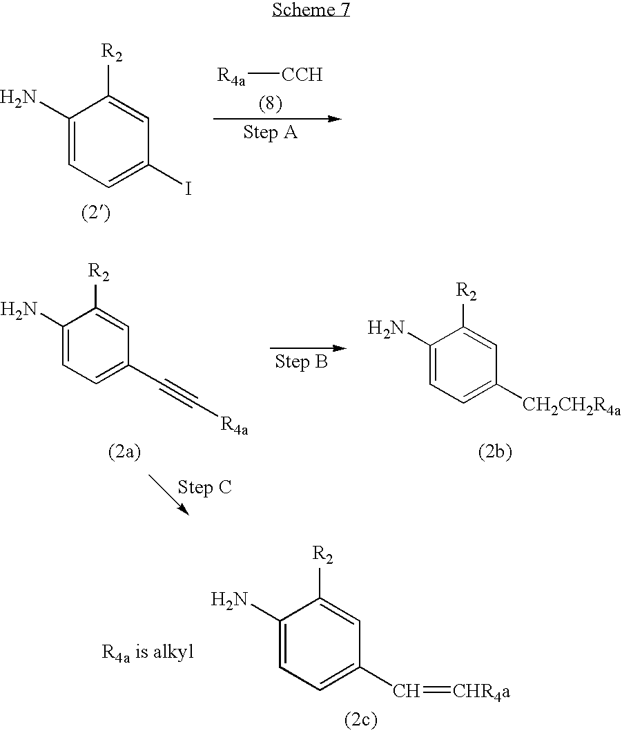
C1(N)=CC=C(I)C=C1[R2].[R4a][CCH].C1(N)=CC=C(C#C[R4a])C=C1[R2].C1(N)=CC=C([CH2CH2R4a])C=C1[R2].C1(N)=CC=C(C=[CHR4a])C=C1[R2]
